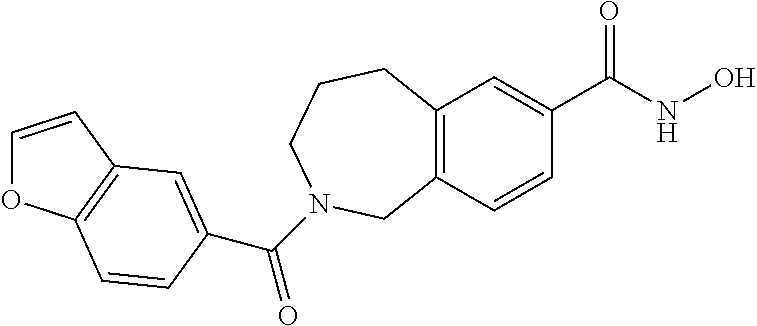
C12=C(C=C(C(=O)NO)C=C1)CCCN(C(=O)C1=CC3=C(OC=C3)C=C1)C2
